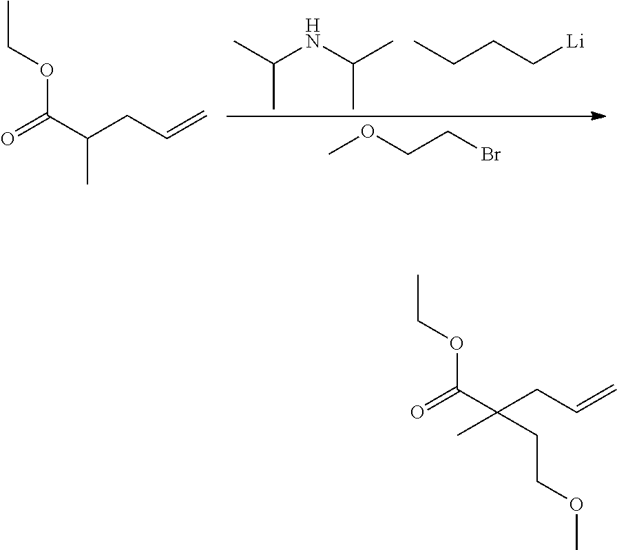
CC(NC(C)C)C.CCCC[Li].COCCBr.O=C(C(CC=C)C)OCC.O=C(C(CC=C)(C)CCOC)OCC
